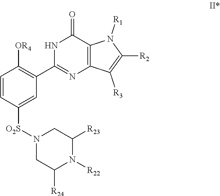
C1=CC([O2S]N2CC([R24])N([R22])C([R23])C2)=CC(C2=NC3=C(C(=O)N2)N([R1])C([R2])=C3[R3])=C1[OR4]
